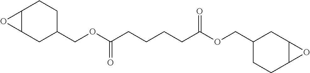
C1(COC(CCCCC(OCC2CC3C(CC2)O3)=O)=O)CCC2C(C1)O2
